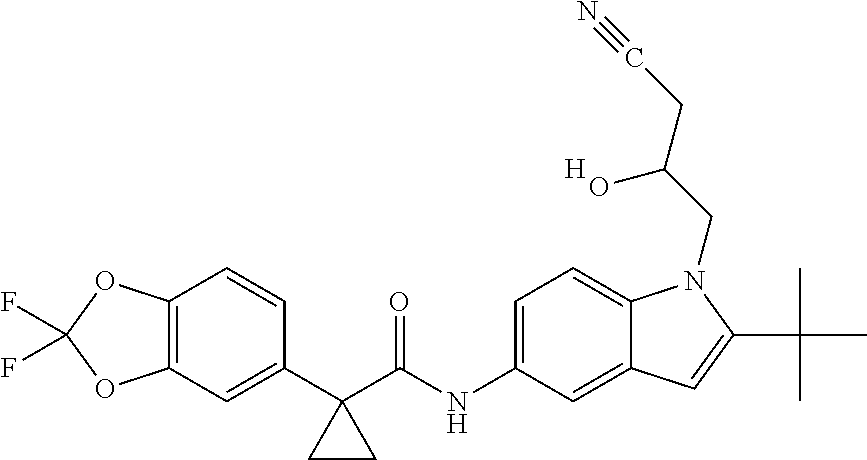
C1(C2(C(NC3=CC=C4C(=C3)C=C(C(C)(C)C)N4CC(CC#N)O)=O)CC2)=CC2=C(C=C1)OC(F)(F)O2.[H]
